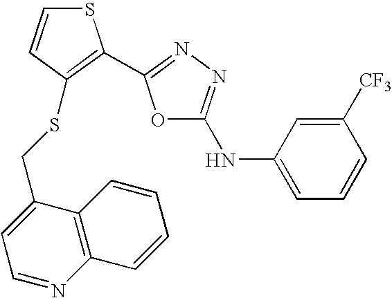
C12=C(C(CSC3=C(C4=NN=C(NC5=CC=CC([CF3])=C5)O4)SC=C3)=CC=N1)C=CC=C2
